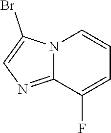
BrC1=CN=C2N1C=CC=C2F
